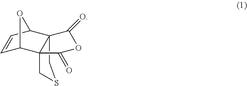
C123CSCC1(C1C=CC2O1)C(=O)OC3=O
